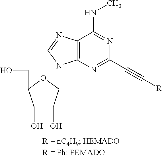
C1(O)C(O)C(N2C3=C(C(NC)=NC(C#C[R])=N3)N=C2)OC1CO
